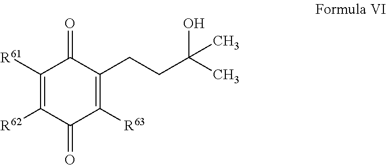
C1([R61])=C([R62])C(=O)C([R63])=C(CCC(C)(C)O)C1=O
